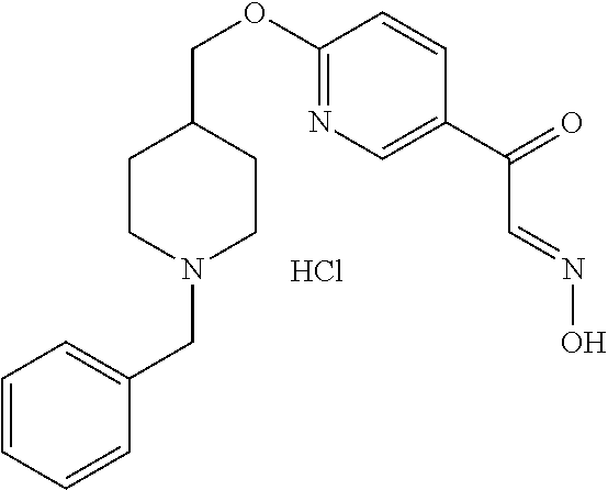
C1=CC=CC(CN2CCC(COC3=NC=C(C(=O)C=NO)C=C3)CC2)=C1.Cl
